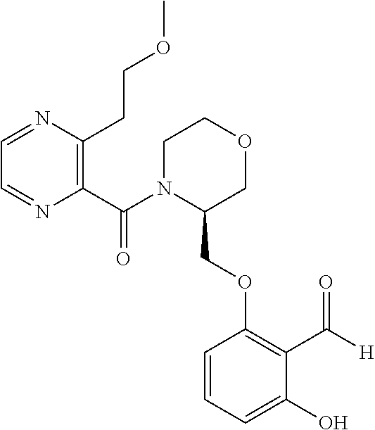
C1=NC(CCOC)=C(C(N2C(COC3=C(C([H])=O)C(O)=CC=C3)COCC2)=O)N=C1
